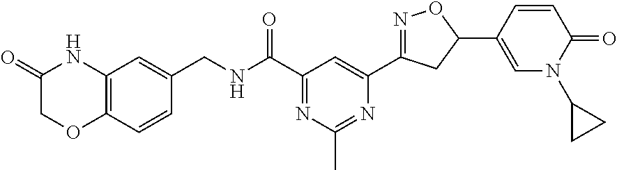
C1(CNC(C2=NC(C)=NC(C3=NOC(C4=CN(C5CC5)C(=O)C=C4)C3)=C2)=O)=CC2=C(C=C1)OCC(=O)N2
